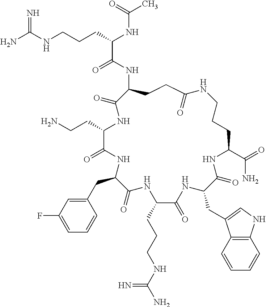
NC(NCCCC(NC(C)=O)C(=O)NC1CCC(=O)NCCCC(C(=O)N)NC(=O)C(CC2=CNC3=C2C=CC=C3)NC(=O)C(CCCNC(N)=N)NC(=O)C(CC2=CC(F)=CC=C2)NC(=O)C(CCN)NC1=O)=N
